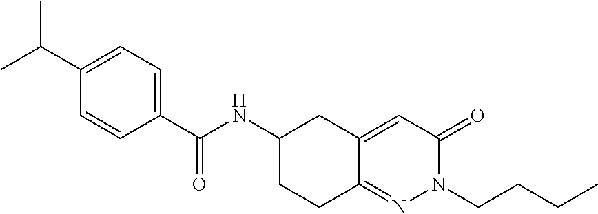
C1(C(C)C)=CC=C(C(NC2CCC3=NN(CCCC)C(=O)C=C3C2)=O)C=C1
